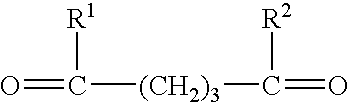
O=C([(CH2)3]C(=O)[R2])[R1]
